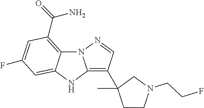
N12C3=C(C(=O)N)C=C(F)C=C3NC1=C(C1(C)CCN(CCF)C1)C=N2
